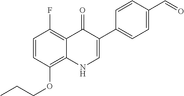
C1=CC(OCCC)=C2C(=C1F)C(=O)C(C1=CC=C(C=O)C=C1)=CN2
